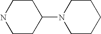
C1CC(N2CCCCC2)CCN1
